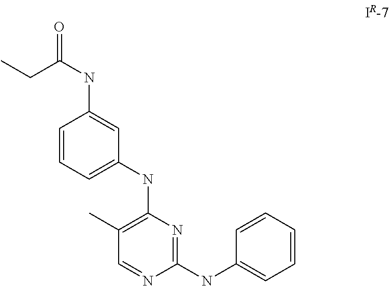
C1(C)=C(NC2=CC=CC(NC(=O)CC)=C2)N=C(NC2=CC=CC=C2)N=C1
